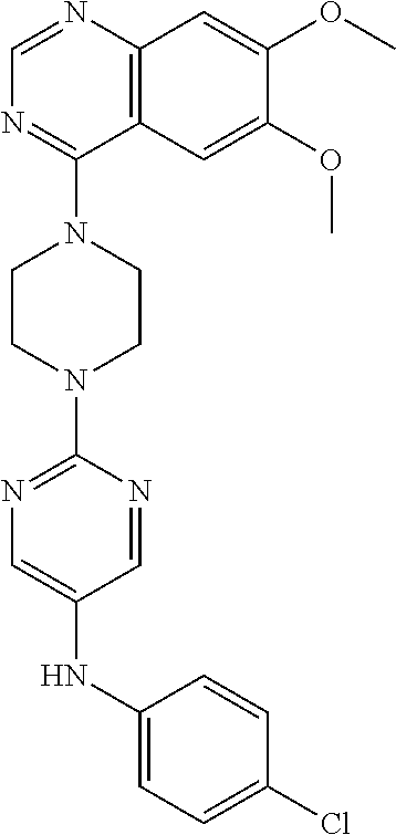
C12=C(N=CN=C1N1CCN(C3=NC=C(NC4=CC=C(Cl)C=C4)C=N3)CC1)C=C(OC)C(OC)=C2
